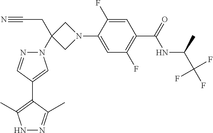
C1(C2=C(C)NN=C2C)=CN(C2(CC#N)CN(C3=CC(F)=C(C(NC(C)C(F)(F)F)=O)C=C3F)C2)N=C1
